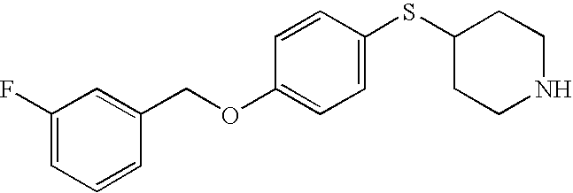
C1(SC2CCNCC2)=CC=C(OCC2=CC(F)=CC=C2)C=C1
